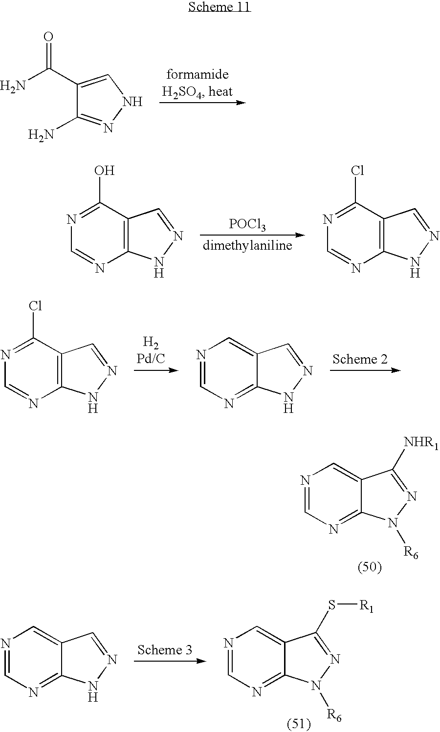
C1(C(N)=O)=CNN=C1N.C12=C(C(O)=NC=N1)C=NN2.[POCl3].C12=C(C(Cl)=NC=N1)C=NN2.C12=C(C(Cl)=NC=N1)C=NN2.C12=NC=NC=C1C=NN2.C12=NC=NC=C1C([NHR1])=NN2[R6].C12=NC=NC=C1C=NN2.C12=NC=NC=C1C(S[R1])=NN2[R6]
